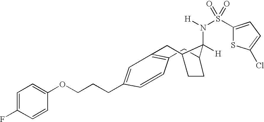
C1=CC(CCCOC2=CC=C(F)C=C2)=CC2=C1CC1CCC(C2)C1(N(S(C1=CC=C(Cl)S1)(=O)=O)[H])[H]
